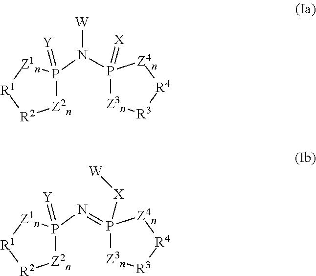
[Z2n]1P(N(P2(=[X])[Z3n][R3][R4][Z4n]2)[W])(=[Y])[Z1n][R1][R2]1.[Z2n]1P(N=P2([X][W])[Z3n][R3][R4][Z4n]2)(=[Y])[Z1n][R1][R2]1
